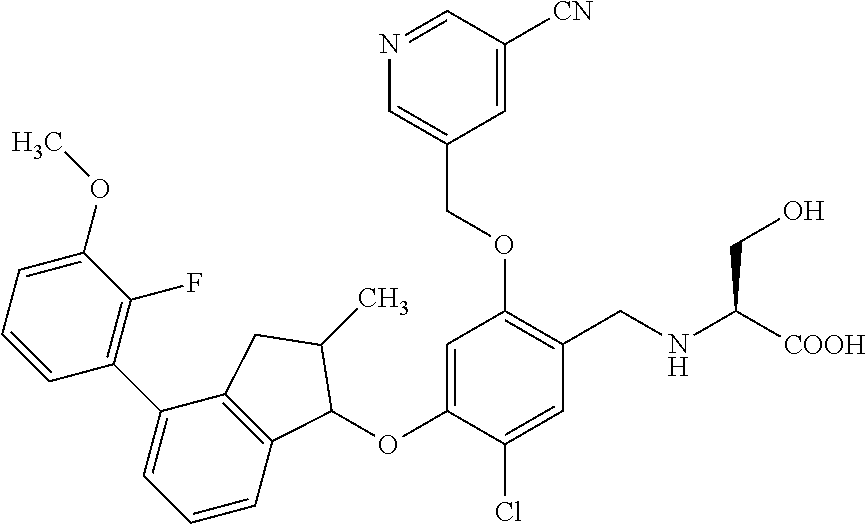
C1=CC=C(OC)C(F)=C1C1=CC=CC2=C1CC(C)C2OC1=CC(OCC2=CN=CC([CN])=C2)=C(CNC([COOH])CO)C=C1Cl
